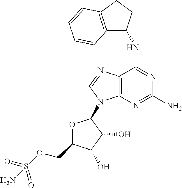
N(C1=NC(N)=NC2=C1N=CN2C1OC(COS(=O)(=O)N)C(O)C1O)C1C2=C(CC1)C=CC=C2
